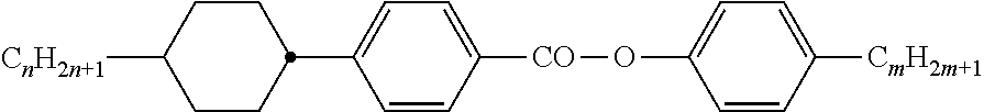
[CnH2n+1]C1CCC(C2=CC=C([CO]OC3=CC=C([CmH2m+1])C=C3)C=C2)CC1
